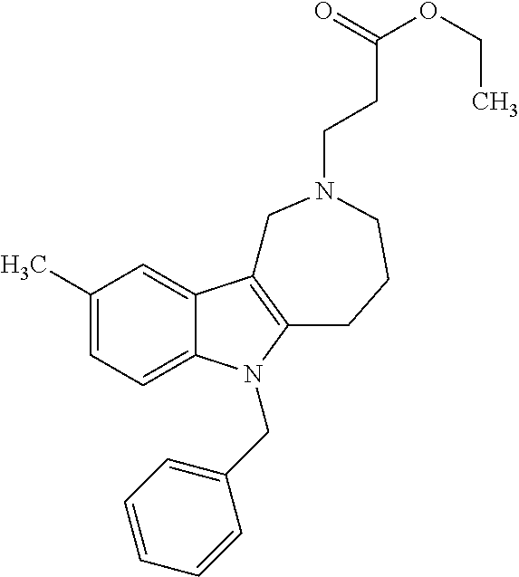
C1(C)=CC=C2C(=C1)C1=C(N2CC2=CC=CC=C2)CCCN(CCC(OCC)=O)C1
